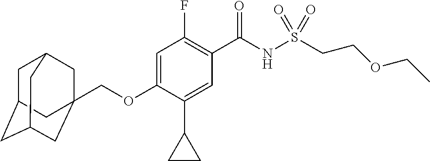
C1(F)=C(C(NS(=O)(=O)CCOCC)=O)C=C(C2CC2)C(OCC23CC4CC(CC(C2)C4)C3)=C1
